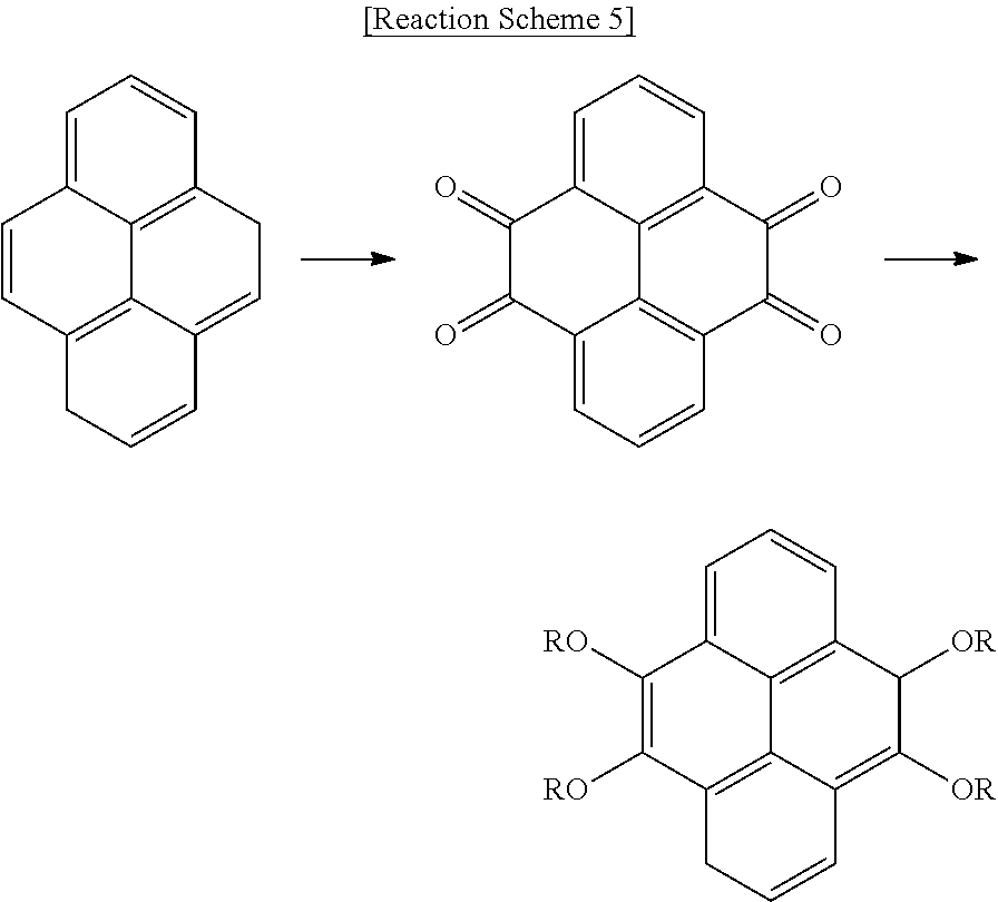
C1=CC2=C3C4=C(CC=C3C=CC2)C=CC=C14.C1(=O)C(=O)C2=CC=CC3=C2C2=C(C(=O)C3=O)C=CC=C12.C1([RO])=C([RO])C2=C3C4=C(C([OR])C([OR])=C3C=CC2)C=CC=C14
